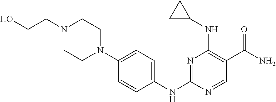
N1=C(NC2=CC=C(N3CCN(CCO)CC3)C=C2)N=CC(C(N)=O)=C1NC1CC1
